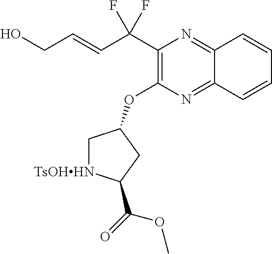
C1(C(C=CCO)(F)F)=C(OC2C[TsOHHN]C(C(=O)OC)C2)N=C2C(=N1)C=CC=C2
